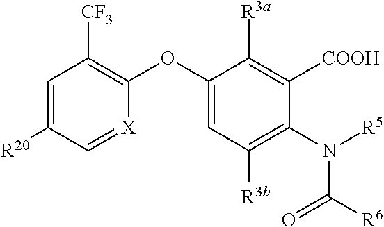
C1=C([R20])C=[X]C(OC2=CC([R3b])=C(N([R5])C([R6])=O)C([COOH])=C2[R3a])=C1[CF3]
